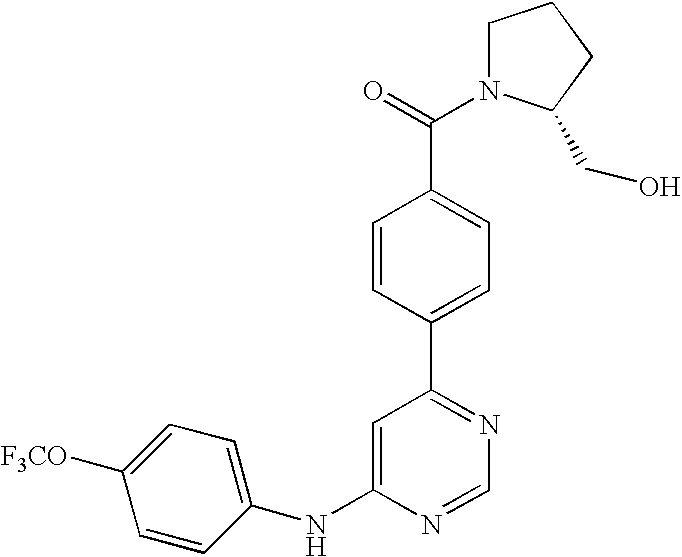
C1(NC2=CC(C3=CC=C(C(=O)N4CCCC4CO)C=C3)=NC=N2)=CC=C([F3CO])C=C1
